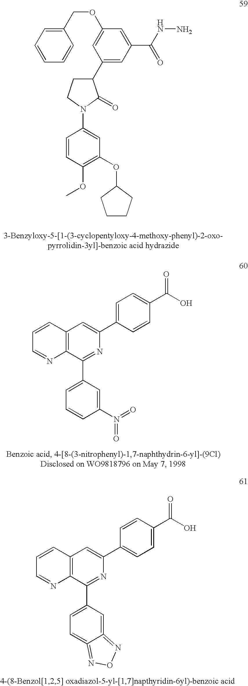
C1=CC(OC)=C(OC2CCCC2)C=C1N1C(=O)C(C2=CC(C(NN)=O)=CC(OCC3=CC=CC=C3)=C2)CC1.C12=C(C(C3=CC=CC(N(=O)=O)=C3)=NC(C3=CC=C(C(O)=O)C=C3)=C1)N=CC=C2.C12=C(C(C3=CC=C4=NON=C4=C3)=NC(C3=CC=C(C(O)=O)C=C3)=C1)N=CC=C2
